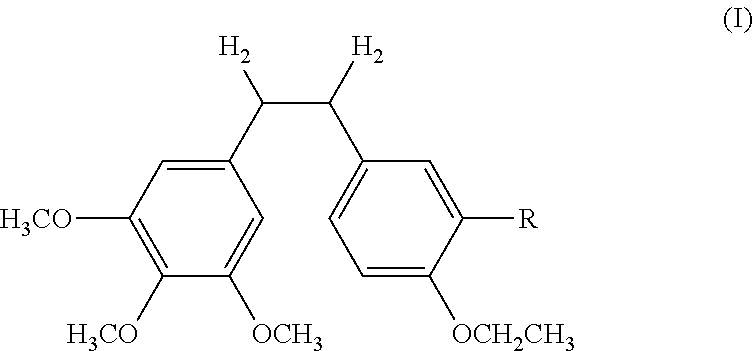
C1([H3CO])=C([H3CO])C=C(C(C(C2=CC=C([OCH2CH3])C([R])=C2)[H2])[H2])C=C1[OCH3]
